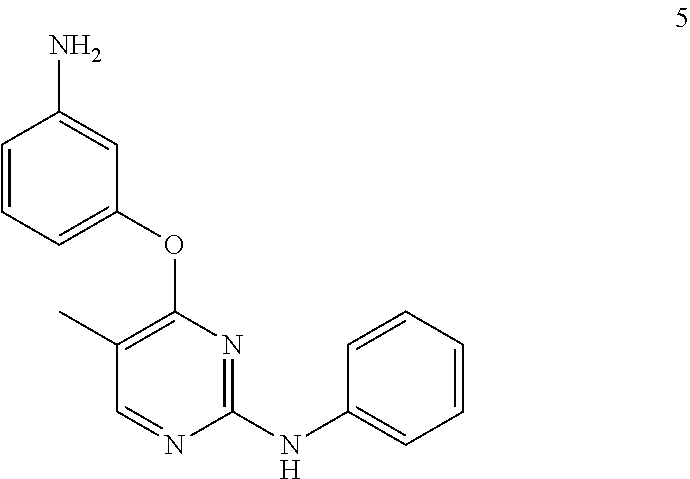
C1(C)=C(OC2=CC=CC(N)=C2)N=C(NC2=CC=CC=C2)N=C1
